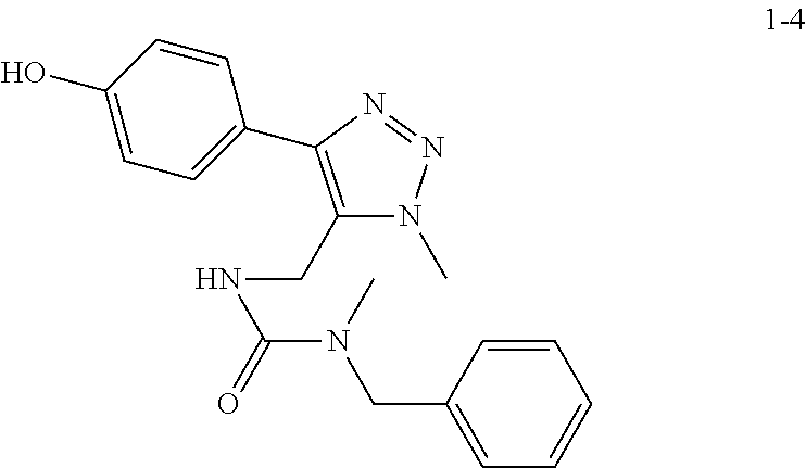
C(C1=C(C2=CC=C(O)C=C2)N=NN1C)NC(=O)N(C)CC1=CC=CC=C1
